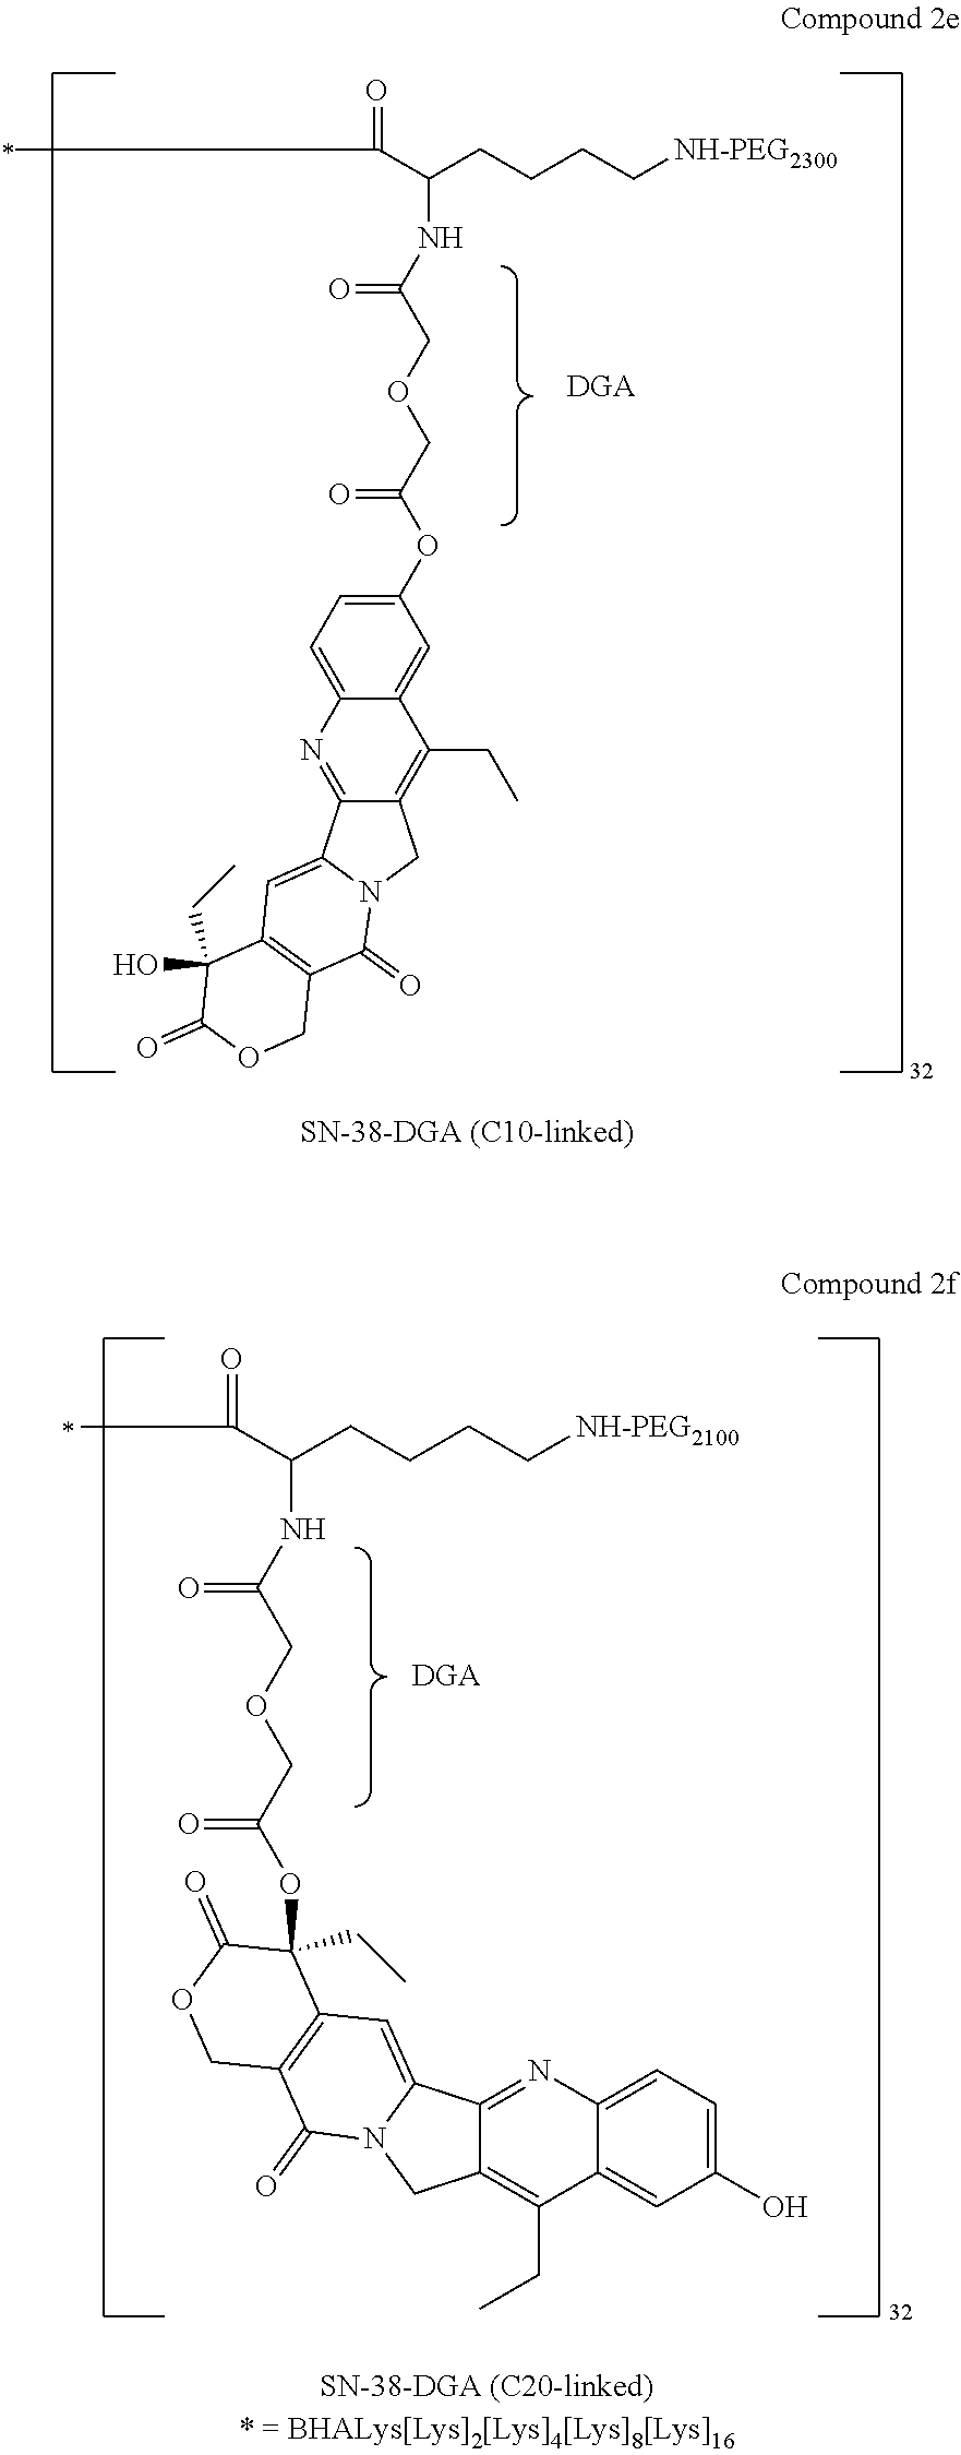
C1(OC(COCC(NC(CCCC[NH-PEG2300])C(C)=O)=O)=O)=CC=C2C(=C1)C(CC)=C1C(=N2)C2=CC3=C(C(=O)N2C1)COC(=O)C3(O)CC.O(C(COCC(NC(CCCC[NH-PEG2100])C(C)=O)=O)=O)C1(CC)C2=C(C(=O)N3C(=C2)C2=NC4=CC=C(O)C=C4C(CC)=C2C3)COC1=O
